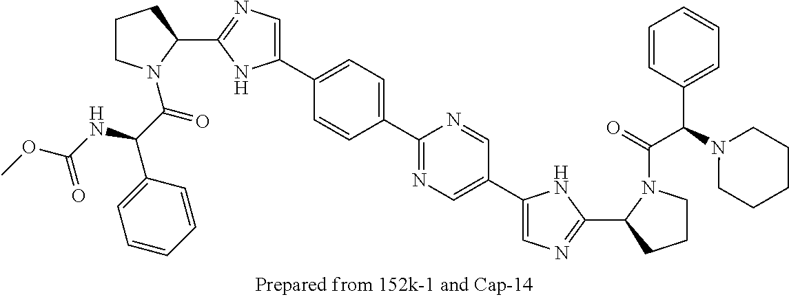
C1=C(C2=CN=C(C3N(C(C(NC(OC)=O)C4=CC=CC=C4)=O)CCC3)N2)C=CC(C2=NC=C(C3=CN=C(C4CCCN4C(=O)C(N4CCCCC4)C4=CC=CC=C4)N3)C=N2)=C1
